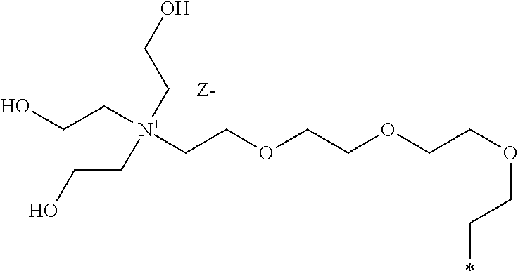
OCC[N+](CCO)(CCO)CCOCCOCCOCC*
